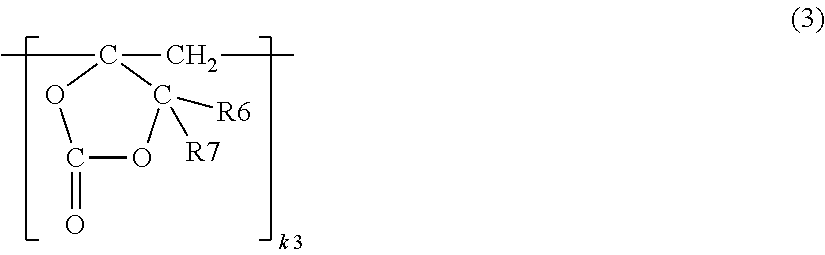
C1(=O)OC([R7])([R6])C(CC)(C)O1
